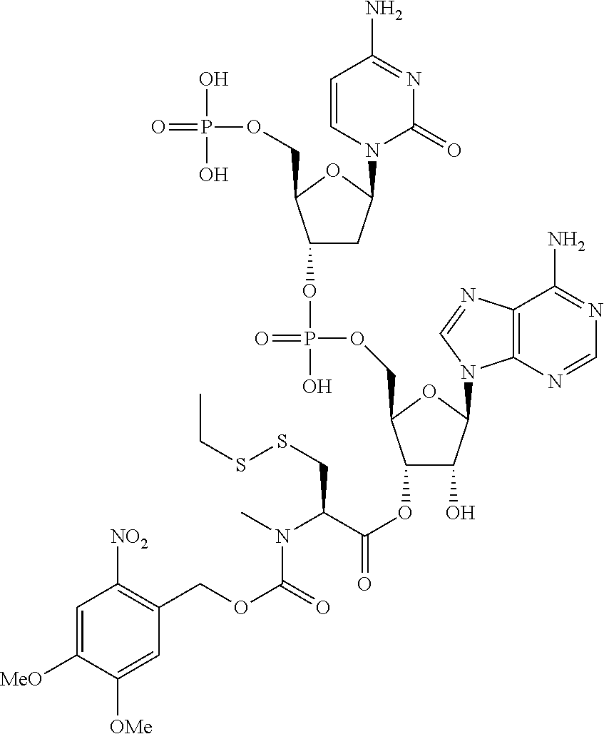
N1=C(N)C2=C(N=C1)N(C1C(O)C(OC(=O)C(N(C)C(=O)OCC3=C([NO2])C=C([MeO])C([OMe])=C3)CSSCC)C(COP(=O)(O)OC3CC(N4C(=O)N=C(N)C=C4)OC3COP(=O)(O)O)O1)C=N2
